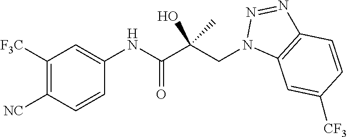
C1([F3C])=C([NC])C=CC(NC(C(CN2C3=C(N=N2)C=CC([CF3])=C3)(C)O)=O)=C1
